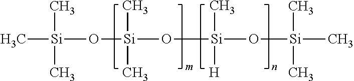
[Si](O[Si](C)(C)O[Si](C)([H])O[Si](C)(C)C)(C)(C)C
